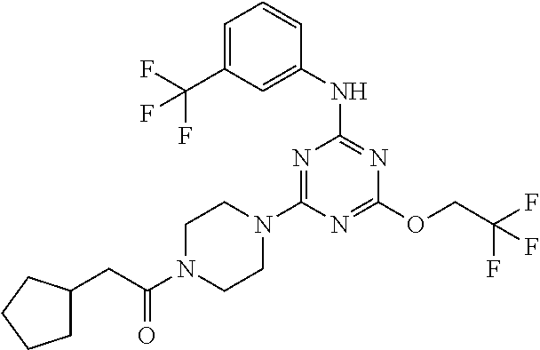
C1(NC2=NC(OCC(F)(F)F)=NC(N3CCN(C(CC4CCCC4)=O)CC3)=N2)=CC(C(F)(F)F)=CC=C1
